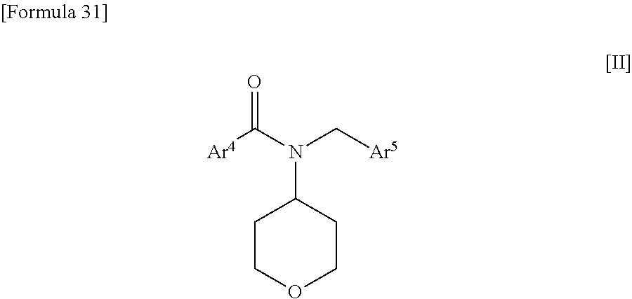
O=C([Ar4])N(C1CCOCC1)C[Ar5]
